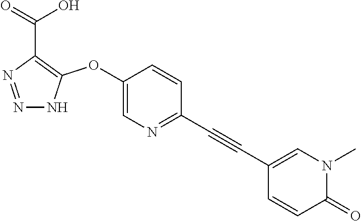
C1(OC2=C(C(=O)O)N=NN2)=CN=C(C#CC2=CN(C)C(=O)C=C2)C=C1
